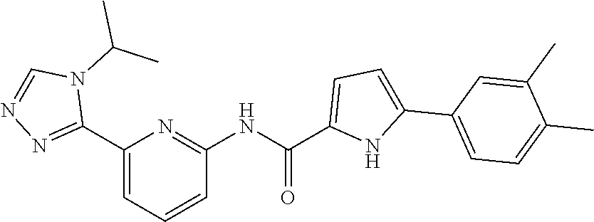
C1(C2=NN=CN2C(C)C)=CC=CC(NC(=O)C2=CC=C(C3=CC=C(C)C(C)=C3)N2)=N1
